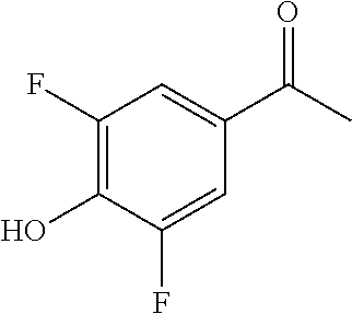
C1(F)=C(O)C(F)=CC(C(C)=O)=C1
